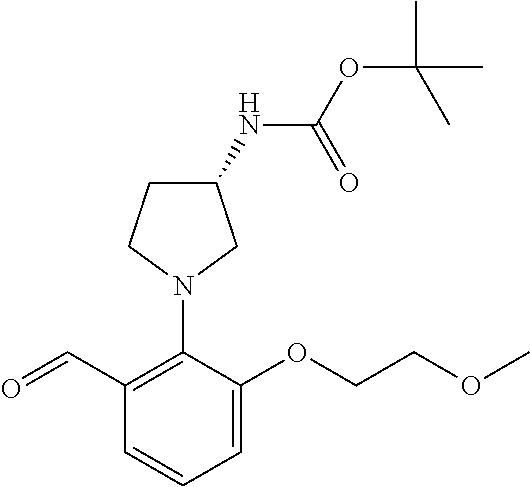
O=CC1=C(N2CC(NC(OC(C)(C)C)=O)CC2)C(OCCOC)=CC=C1
